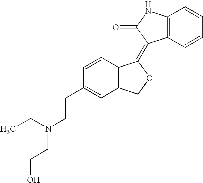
C12=C(C=CC=C1)C(=C1C3=C(CO1)C=C(CCN(CC)CCO)C=C3)C(=O)N2
